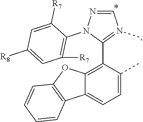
C12=C(C3=N(C)C=NN3C3=C([R7])C=C([R8])C=C3[R7])C(C)=CC=C1C1=C(O2)C=CC=C1
